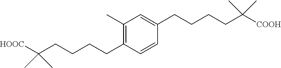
C1=C(CCCCC(C)(C)[COOH])C=CC(CCCCC(C)(C)[HOOC])=C1C
